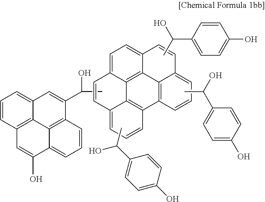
C1=C2C3=C4C(=C1)C=CC1=CC=CC(=C41)C1=C3C(=CC=C1)C=C2.CC(O)C1=CC=C(O)C=C1.CC(O)C1=CC=C(O)C=C1.CC(C1=CC=C(O)C=C1)O.CC(C1=CC2=CC=CC3=C2C2=C1C=CC=C2C(O)=C3)O
